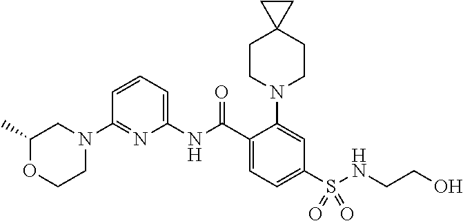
C1(N2CC(C)OCC2)=NC(NC(C2=CC=C(S(NCCO)(=O)=O)C=C2N2CCC3(CC2)CC3)=O)=CC=C1
